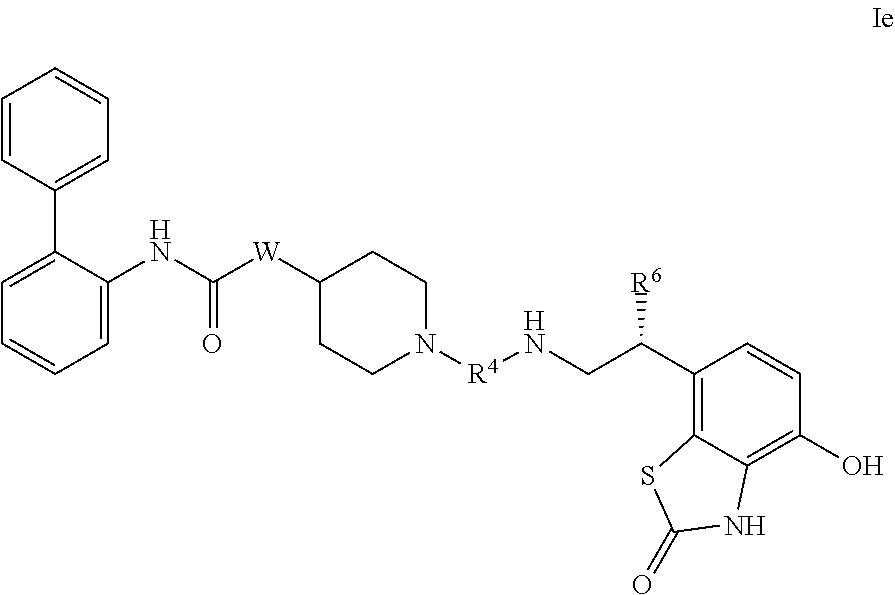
C1=CC=C(C2=CC=CC=C2)C(NC([W]C2CCN([R4]NCC(C3=C4C(=C(O)C=C3)NC(=O)S4)[R6])CC2)=O)=C1
